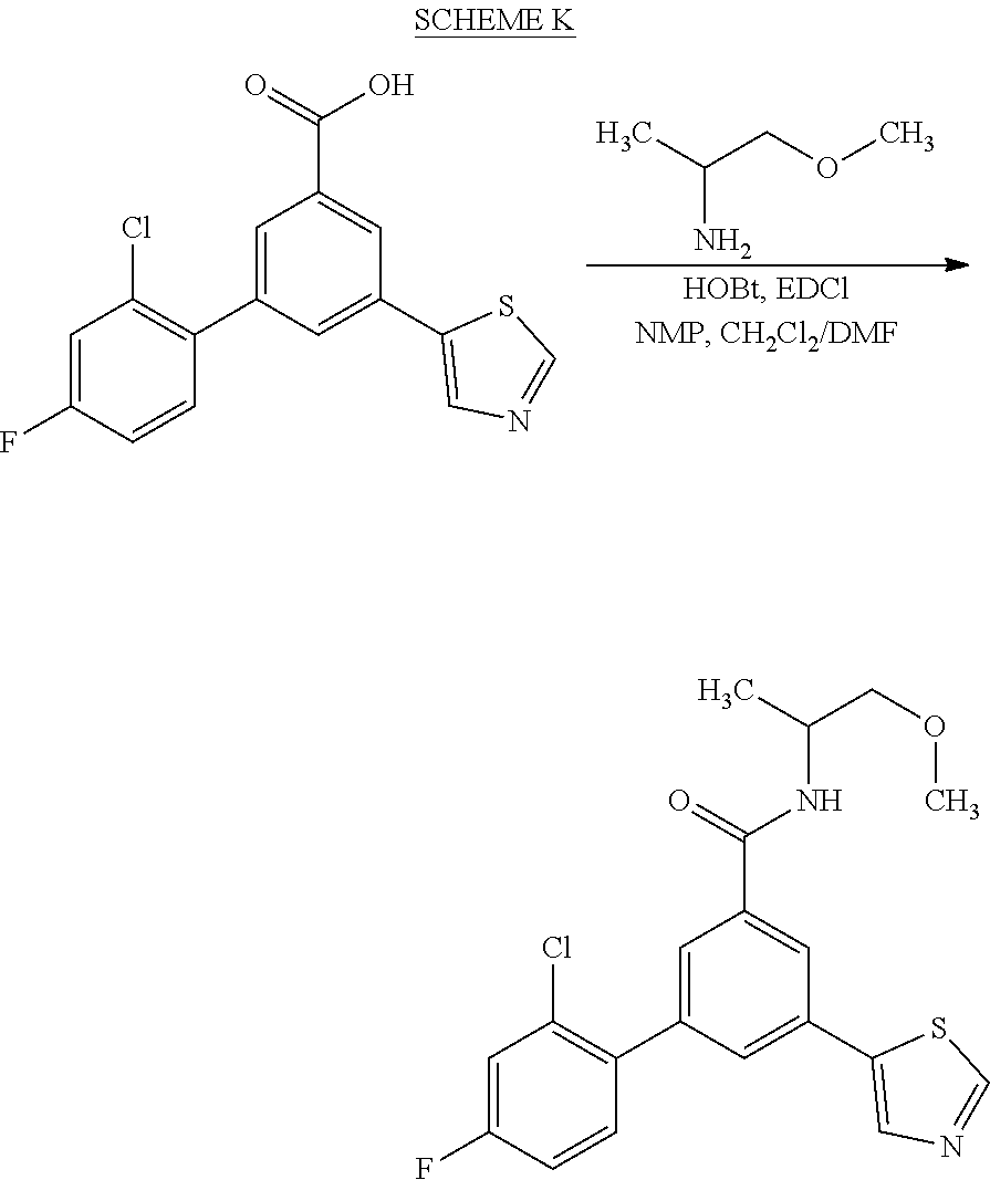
CC(COC)N.C1=C(F)C=CC(C2=CC(C(=O)O)=CC(C3=CN=CS3)=C2)=C1Cl.C1=C(F)C=CC(C2=CC(C(=O)NC(COC)C)=CC(C3=CN=CS3)=C2)=C1Cl
